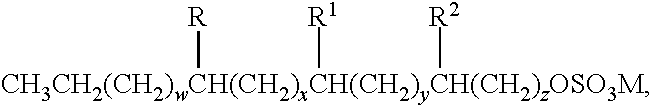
[CH3CH2(CH2)wCH(CH2)xCH(CH2)yCH(CH2)zOSO3M]([R])([R1])[R2]
